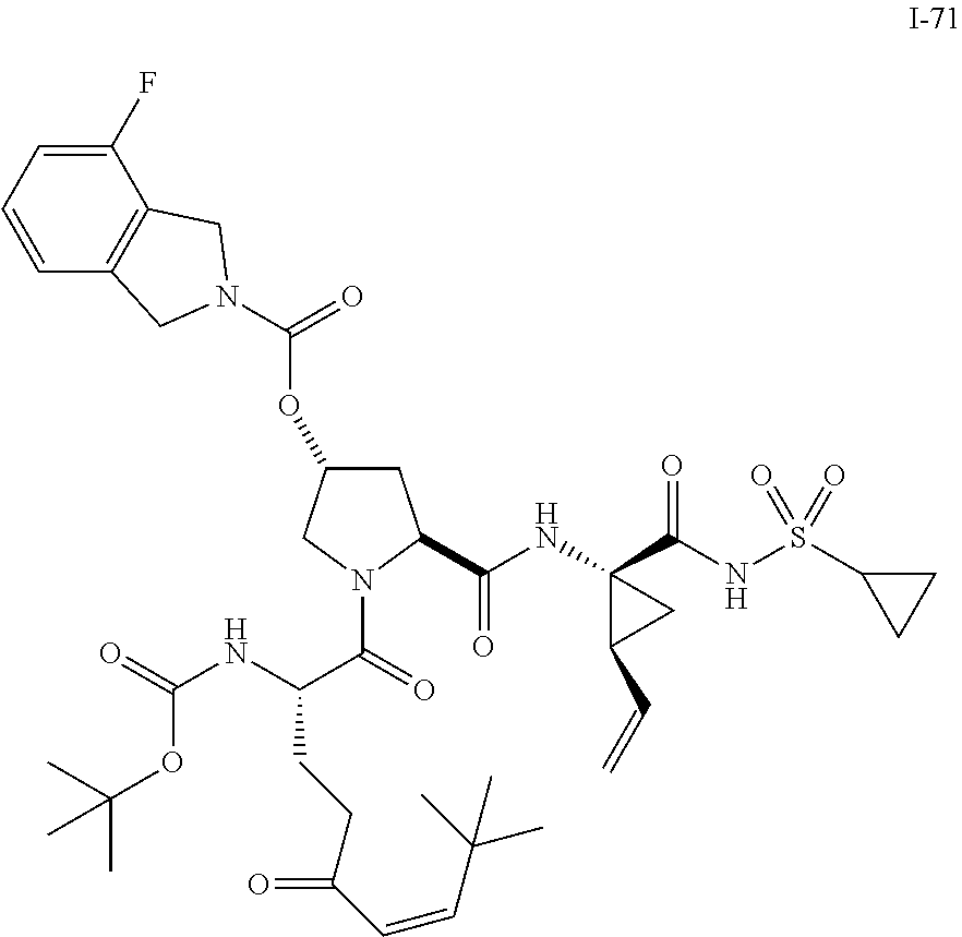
C1=CC2=C(C(F)=C1)CN(C(=O)OC1CC(C(NC3(C(NS(C4CC4)(=O)=O)=O)C(C=C)C3)=O)N(C(=O)C(NC(=O)OC(C)(C)C)CCC(=O)C=CC(C)(C)C)C1)C2
